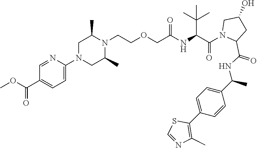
C1=NC(N2CC(C)N(CCOCC(NC(C(N3C(C(NC(C4=CC=C(C5=C(C)N=CS5)C=C4)C)=O)CC(O)C3)=O)C(C)(C)C)=O)C(C)C2)=CC=C1C(=O)OC
